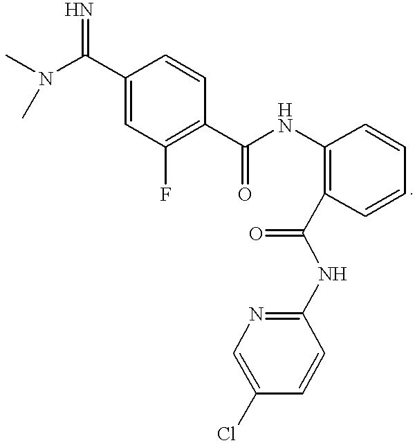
C1(C(N(C)C)=N)=CC(F)=C(C(NC2=C(C(NC3=NC=C(Cl)C=C3)=O)C=CC=C2)=O)C=C1
